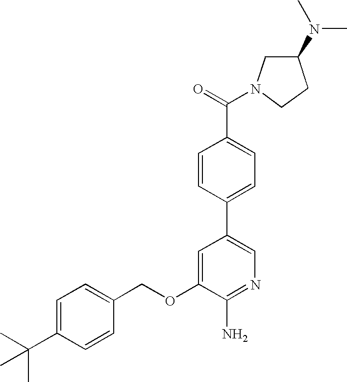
C1=C(C(C)(C)C)C=CC(COC2=CC(C3=CC=C(C(=O)N4CC(N(C)C)CC4)C=C3)=CN=C2N)=C1
